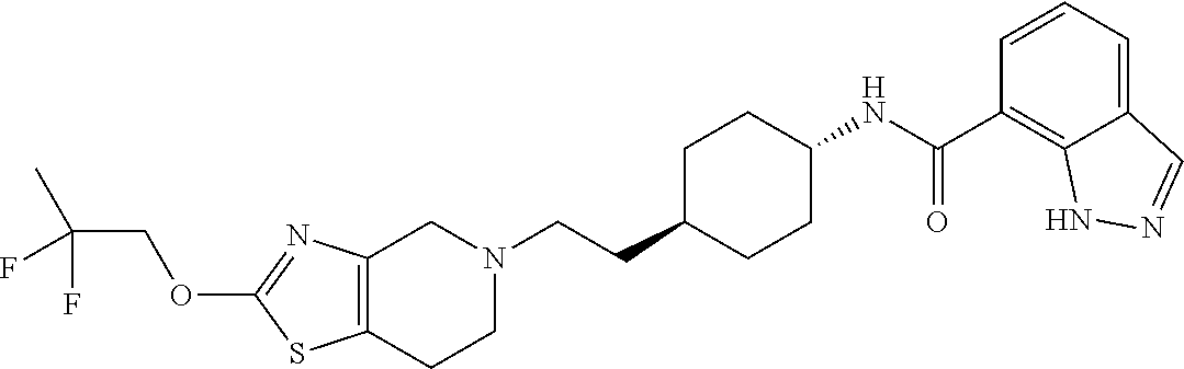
C12=C(CCN(CCC3CCC(NC(C4=C5C(=CC=C4)C=NN5)=O)CC3)C1)SC(OCC(C)(F)F)=N2
